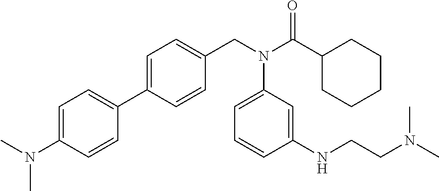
C1(C2=CC=C(CN(C(C3CCCCC3)=O)C3=CC=CC(NCCN(C)C)=C3)C=C2)=CC=C(N(C)C)C=C1
